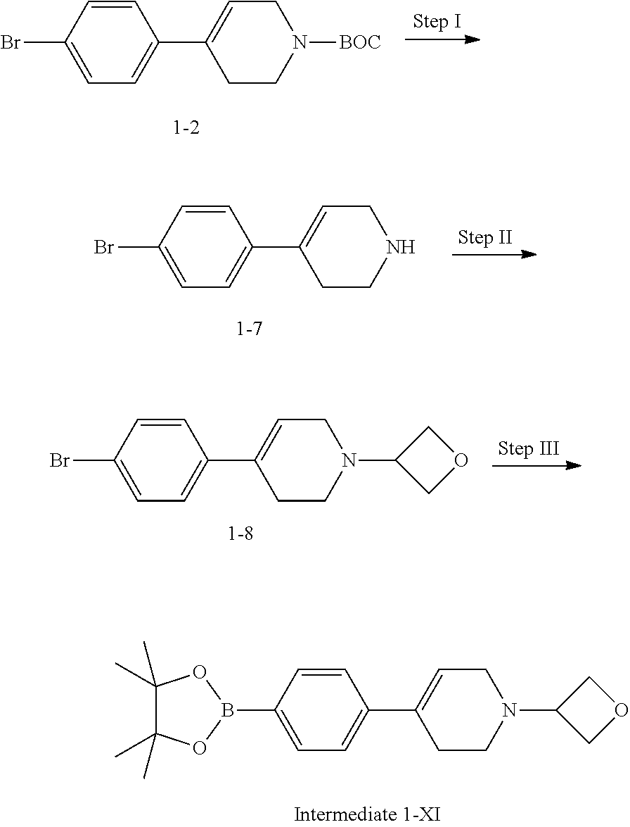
C1C=C(C2=CC=C(Br)C=C2)CCN1[BOC].C1C=C(C2=CC=C(Br)C=C2)CCN1.C1C=C(C2=CC=C(Br)C=C2)CCN1C1COC1.C1C=C(C2=CC=C(B3OC(C)(C)C(C)(C)O3)C=C2)CCN1C1COC1
